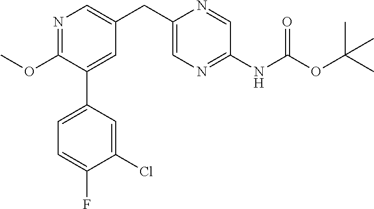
N1=C(OC)C(C2=CC=C(F)C(Cl)=C2)=CC(CC2=CN=C(NC(OC(C)(C)C)=O)C=N2)=C1
